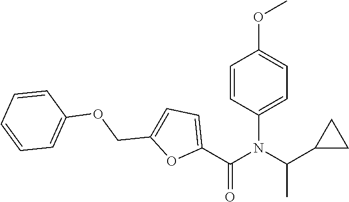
C1=CC(N(C(C2CC2)C)C(C2=CC=C(COC3=CC=CC=C3)O2)=O)=CC=C1OC
